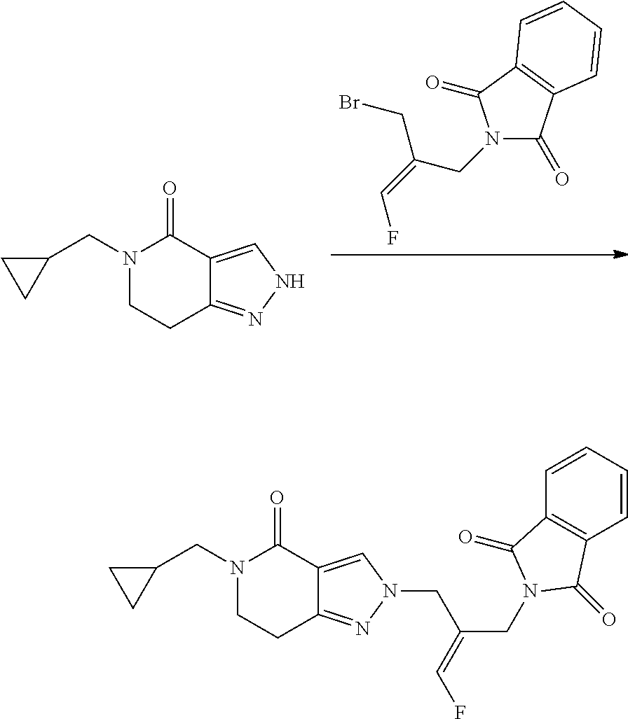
N1(CC(=CF)CBr)C(=O)C2=C(C1=O)C=CC=C2.N1(CC2CC2)CCC2=NNC=C2C1=O.N1(CC2CC2)CCC2=NN(CC(CN3C(=O)C4=C(C3=O)C=CC=C4)=CF)C=C2C1=O
